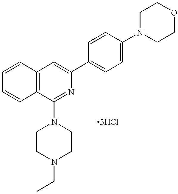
C12=C(C(N3CCN(CC)CC3)=NC(C3=CC=C(N4CCOCC4)C=C3)=C1)C=CC=C2.[3HCl]
